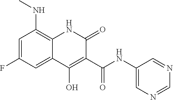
C1=C(F)C=C2C(=C1NC)NC(=O)C(C(NC1=CN=CN=C1)=O)=C2O
